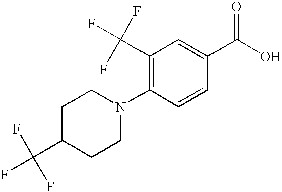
OC(C1=CC(C(F)(F)F)=C(N2CCC(C(F)(F)F)CC2)C=C1)=O
